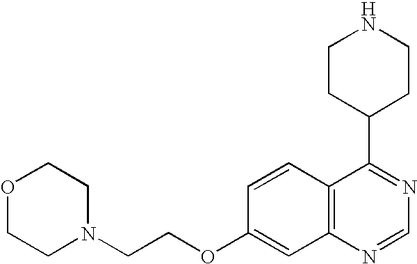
C12=C(N=CN=C1C1CCNCC1)C=C(OCCN1CCOCC1)C=C2
